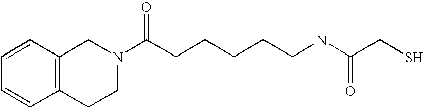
C1=CC2=C(C=C1)CCN(C(CCCCCNC(CS)=O)=O)C2
